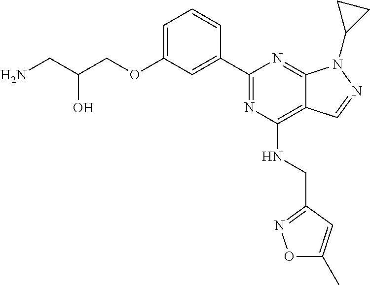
C1=C(OCC(CN)O)C=C(C2=NC(NCC3=NOC(C)=C3)=C3C(=N2)N(C2CC2)N=C3)C=C1
